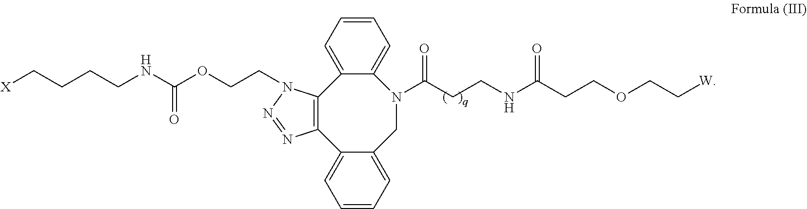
N1(CCOC(NCCCC[X])=O)N=NC2=C1C1=CC=CC=C1N(C(CCNC(CCOCC[W])=O)=O)CC1=CC=CC=C21
